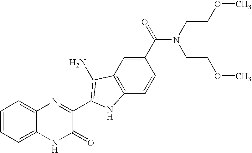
C1=C2C(=CC=C1)N=C(C1=C(N)C3=C(C=CC(C(=O)N(CCOC)CCOC)=C3)N1)C(=O)N2
